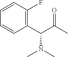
CC(=O)C(C1=C(F)C=CC=C1)N(C)C
